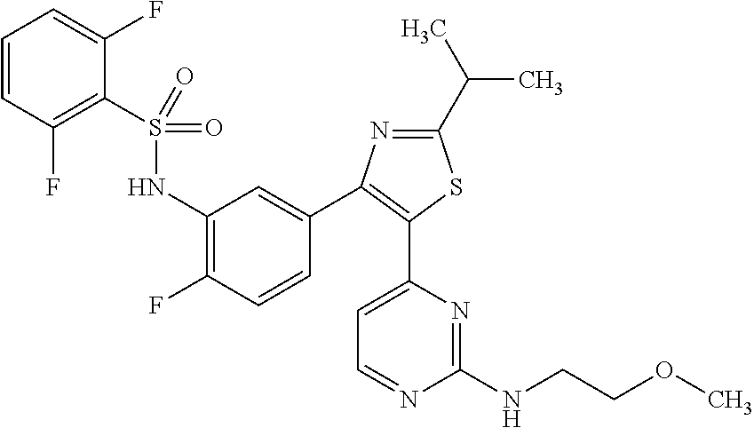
C1(NS(C2=C(F)C=CC=C2F)(=O)=O)=C(F)C=CC(C2=C(C3=CC=NC(NCCOC)=N3)SC(C(C)C)=N2)=C1
